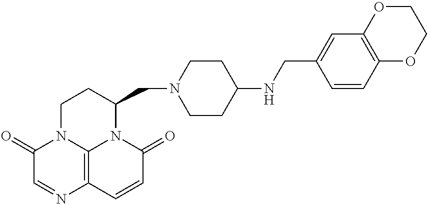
C1(=O)C=NC2=C3N1CCC(CN1CCC(NCC4=CC5=C(C=C4)OCCO5)CC1)N3C(=O)C=C2
